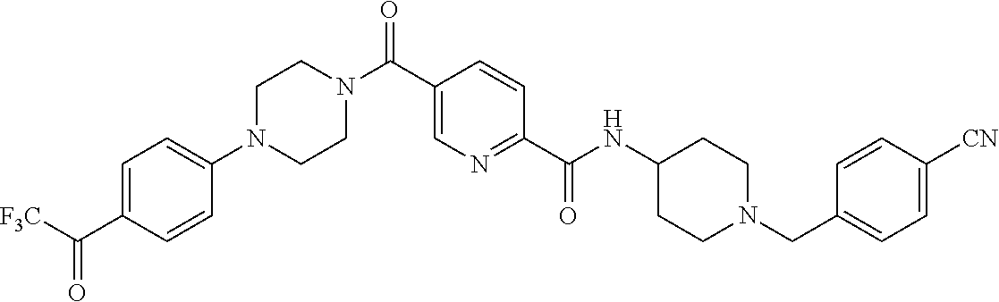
N(C(C1=NC=C(C(=O)N2CCN(C3=CC=C(C(=O)[CF3])C=C3)CC2)C=C1)=O)C1CCN(CC2=CC=C([CN])C=C2)CC1
